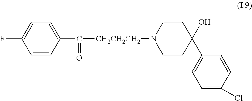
C1=CC(C(=O)[CH2CH2CH2]N2CCC(O)(C3=CC=C(Cl)C=C3)CC2)=CC=C1F
